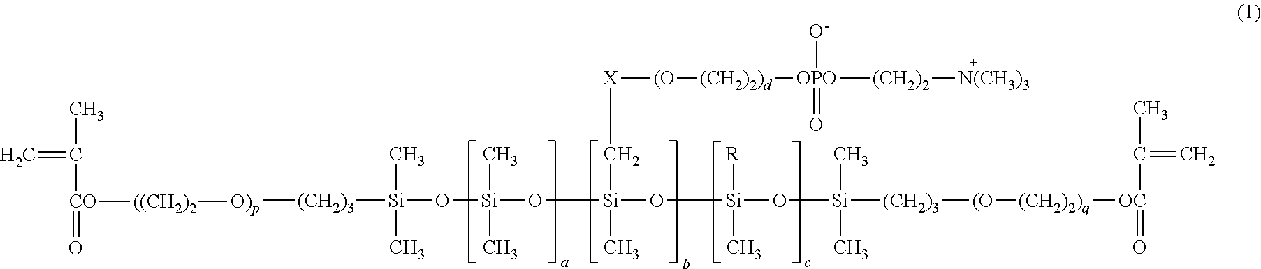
[X]([(O][(CH2)2)d][OPO](=O)([O-])[(CH2)2][N(CH3)3])C[Si](C)(O[Si](O[Si]([(CH2)3][(O][(CH2)2)q][OC](=O)C(=C)C)(C)C)([R])C)O[Si](O[Si]([(CH2)3][O)p][((CH2)2][CO](=O)C(C)=C)(C)C)(C)C
